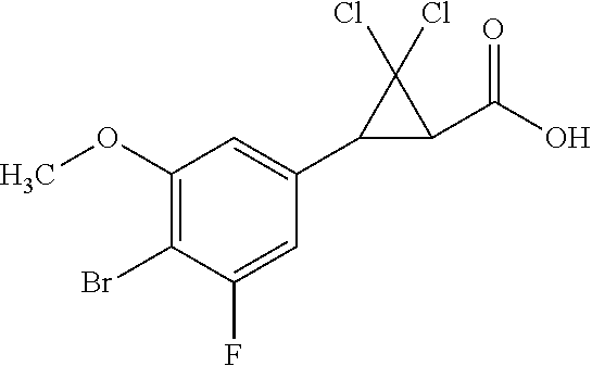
C1(OC)=C(Br)C(F)=CC(C2C(C(O)=O)C2(Cl)Cl)=C1
